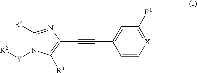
C1([R4])=NC(C#CC2=CC([R1])=[X]C=C2)=C([R3])N1[Y][R2]
